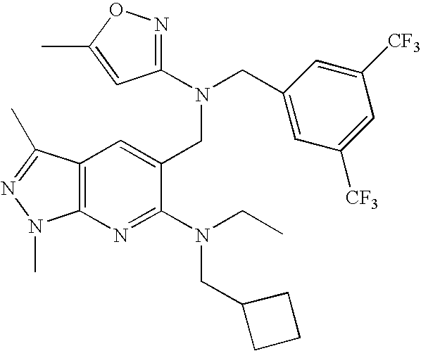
CC1=CC(N(CC2=CC([CF3])=CC([CF3])=C2)CC2=CC3=C(N=C2N(CC)CC2CCC2)N(C)N=C3C)=NO1
